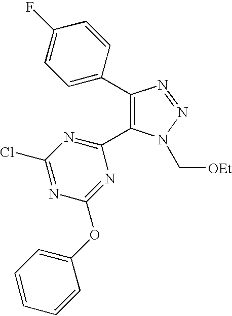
C1(C2=CC=C(F)C=C2)=C(C2=NC(Cl)=NC(OC3=CC=CC=C3)=N2)N(C[OEt])N=N1
